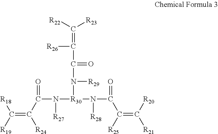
C(=C(C(N([R30](N(C(=O)C([R25])=C([R20])[R21])[R28])N([R29])C(=O)C([R26])=C([R23])[R22])[R27])=O)[R24])([R19])[R18]
